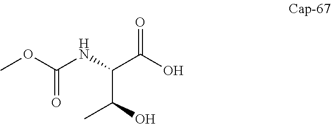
N(C(C(O)=O)C(C)O)C(OC)=O
